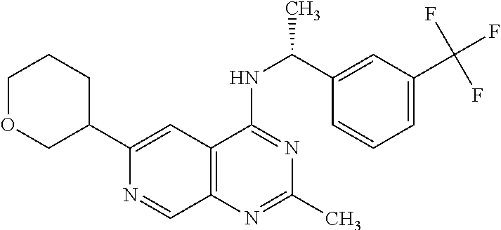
N1=C(NC(C2=CC(C(F)(F)F)=CC=C2)C)C2=C(N=C1C)C=NC(C1COCCC1)=C2
